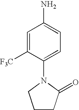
C1=C([F3C])C(N2C(=O)CCC2)=CC=C1N
